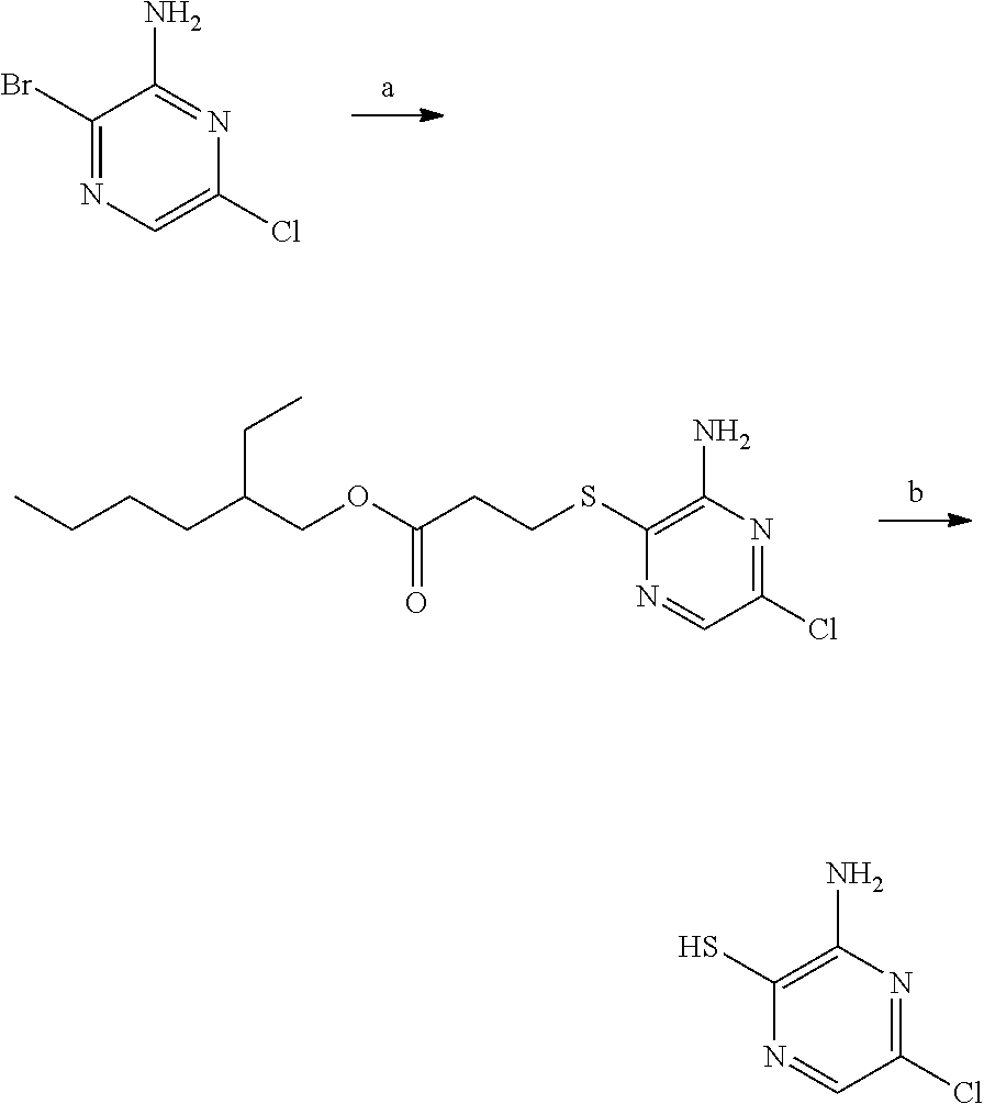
C1(Br)=NC=C(Cl)N=C1N.C1(SCCC(OCC(CCCC)CC)=O)=C(N)N=C(Cl)C=N1.C1(S)=C(N)N=C(Cl)C=N1
